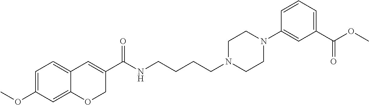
C1=C(OC)C=C2C(=C1)C=C(C(NCCCCN1CCN(C3=CC(C(OC)=O)=CC=C3)CC1)=O)CO2
